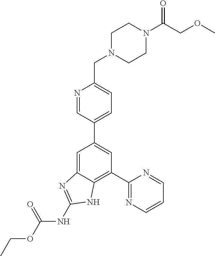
C1=C2C(=C(C3=NC=CC=N3)C=C1C1=CC=C(CN3CCN(C(COC)=O)CC3)N=C1)NC(NC(OCC)=O)=N2
